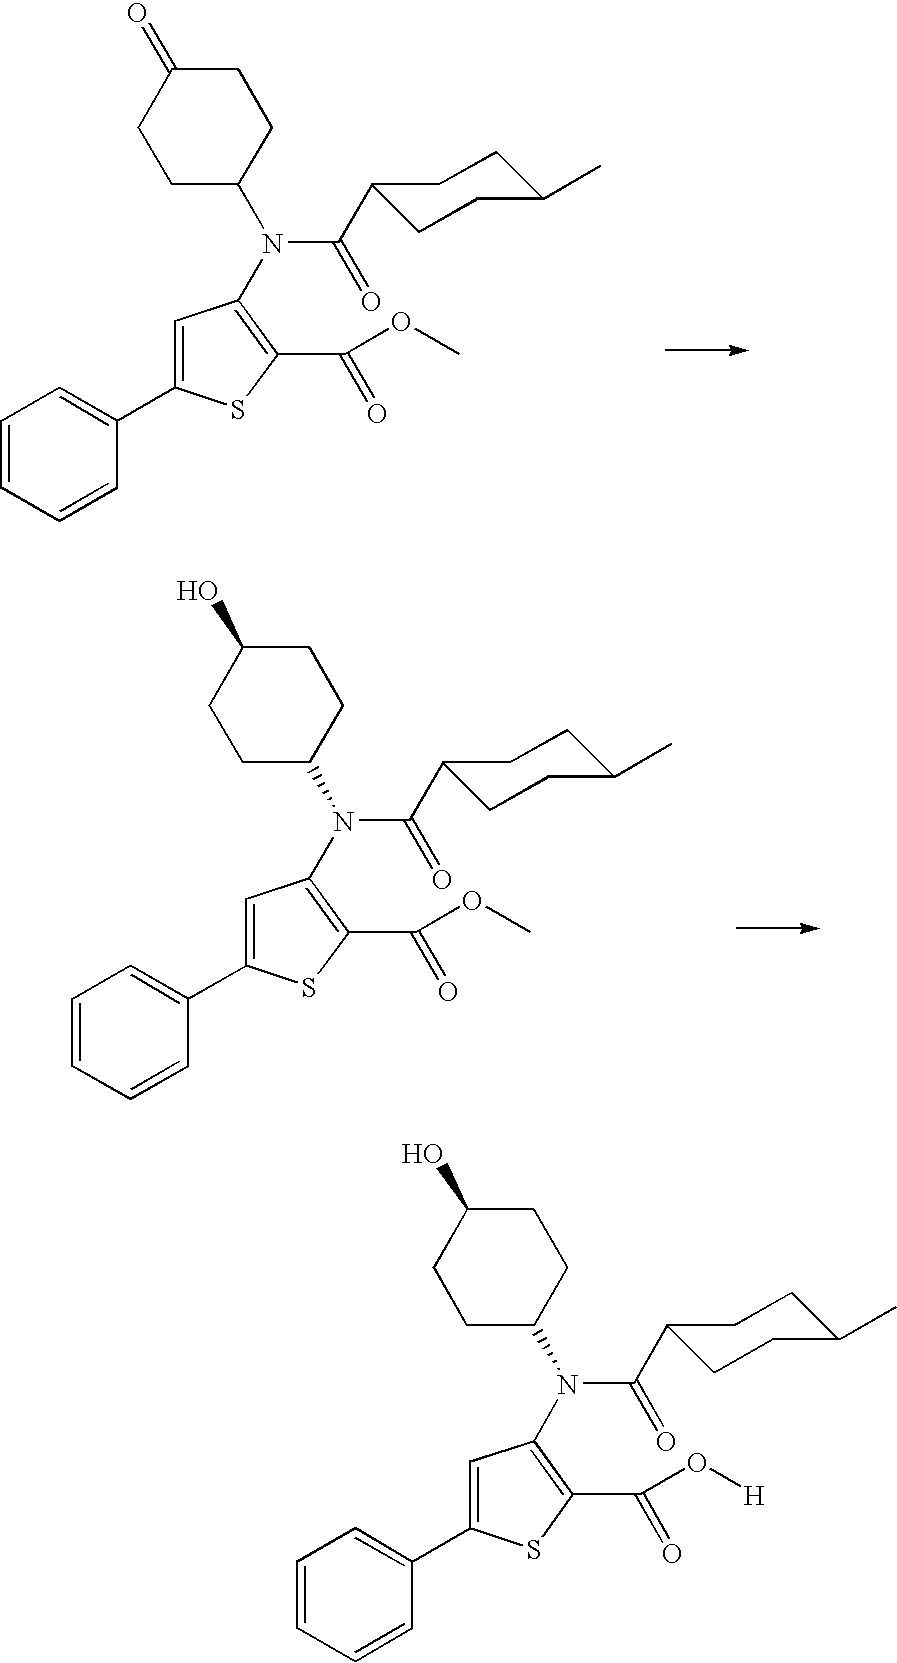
C1=CC=CC(C2=CC(N(C3CCC(O)CC3)C(C3CCC(C)CC3)=O)=C(C(O[H])=O)S2)=C1.C1=CC=CC(C2=CC(N(C3CCC(=O)CC3)C(C3CCC(C)CC3)=O)=C(C(OC)=O)S2)=C1.C1=CC=CC(C2=CC(N(C3CCC(O)CC3)C(C3CCC(C)CC3)=O)=C(C(OC)=O)S2)=C1
